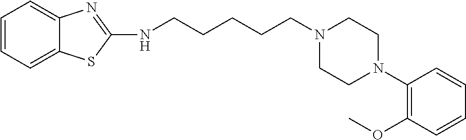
C(CCN1CCN(C2=C(OC)C=CC=C2)CC1)CCNC1=NC2=CC=CC=C2S1
